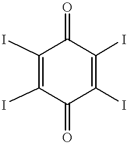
C1(I)=C(I)C(=O)C(I)=C(I)C1=O
